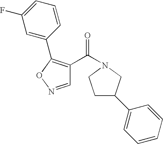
C1=NOC(C2=CC(F)=CC=C2)=C1C(N1CC(C2=CC=CC=C2)CC1)=O
